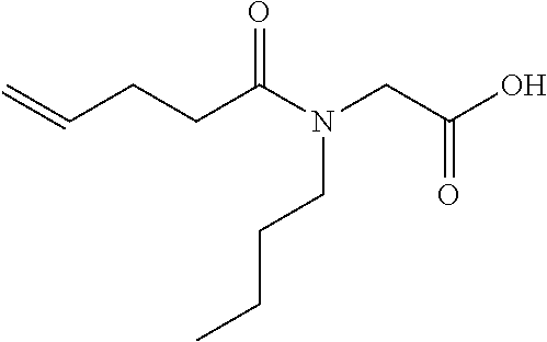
C=CCCC(N(CC(O)=O)CCCC)=O
